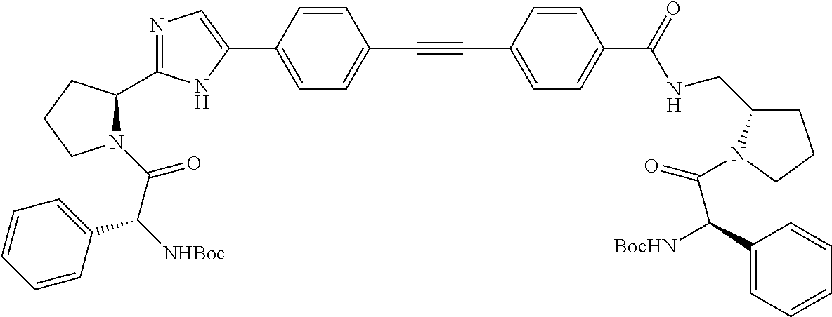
N1=C(C2N(C(C([NHBoc])C3=CC=CC=C3)=O)CCC2)NC(C2=CC=C(C#CC3=CC=C(C(NCC4CCCN4C(=O)C([BocHN])C4=CC=CC=C4)=O)C=C3)C=C2)=C1
